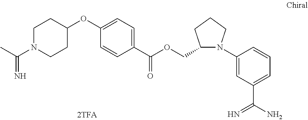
O(C1=CC=C(C(OCC2N(C3=CC(C(N)=N)=CC=C3)CCC2)=O)C=C1)C1CCN(C(C)=N)CC1
